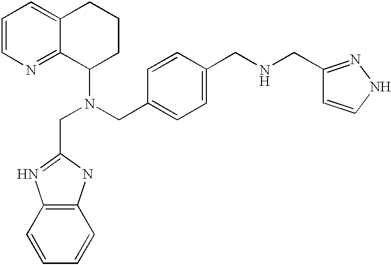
C1=CN=C2C(=C1)CCCC2N(CC1=CC=C(CNCC2=NNC=C2)C=C1)CC1=NC2=C(N1)C=CC=C2
